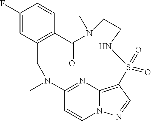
C1(F)=CC2=C(C=C1)C(=O)N(C)CCNS(=O)(=O)C1=C3N(C=CC(=N3)N(C)C2)N=C1
